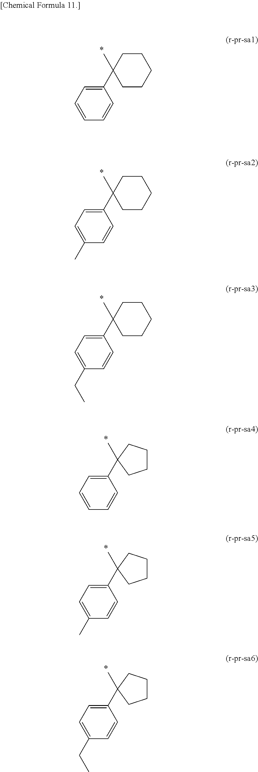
C1(C2(C)CCCCC2)=CC=CC=C1.C1(C2(C)CCCCC2)=CC=C(C)C=C1.C1(C2(C)CCCCC2)=CC=C(CC)C=C1.C1(C2(C)CCCC2)=CC=CC=C1.C1(C2(C)CCCC2)=CC=C(C)C=C1.C1(C2(C)CCCC2)=CC=C(CC)C=C1
